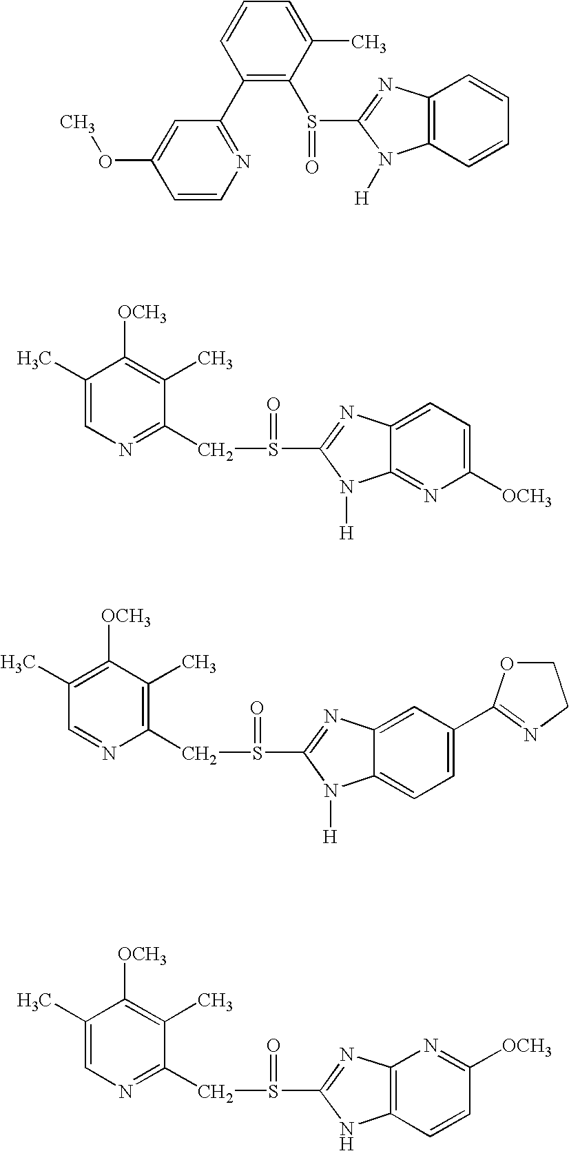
C1=CN=C(C2=C(S(C3=NC4=C(N3[H])C=CC=C4)=O)C(C)=CC=C2)C=C1OC.C1(S(=O)CC2=NC=C(C)C([OCH3])=C2C)=NC2=CC=C([OCH3])N=C2N1[H].C1(S(=O)CC2=C(C)C([OCH3])=C(C)C=N2)=NC2=CC(C3=NCCO3)=CC=C2N1[H].C1(S(=O)CC2=NC=C(C)C([OCH3])=C2C)=NC2=C(N1)C=CC([OCH3])=N2
